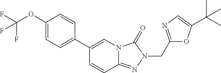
C1=C(OC(F)(F)F)C=CC(C2=CN3C(=NN(CC4=NC=C(C(C)(C)C)O4)C3=O)C=C2)=C1
